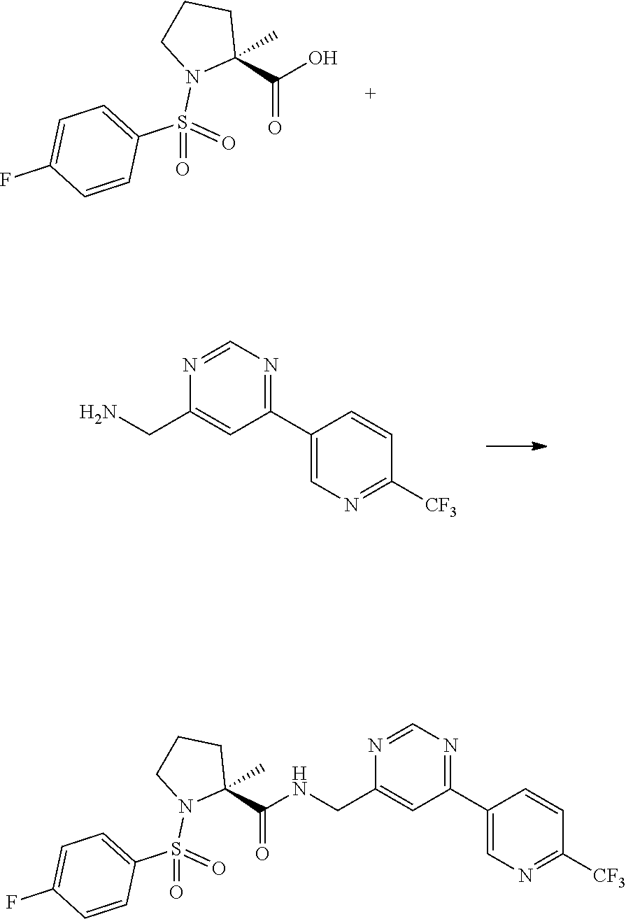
C1(C2=CN=C([CF3])C=C2)=NC=NC(CNC(C2(C)CCCN2S(C2=CC=C(F)C=C2)(=O)=O)=O)=C1.OC(C1(C)CCCN1S(C1=CC=C(F)C=C1)(=O)=O)=O.C1(C2=CN=C([CF3])C=C2)=NC=NC(CN)=C1
